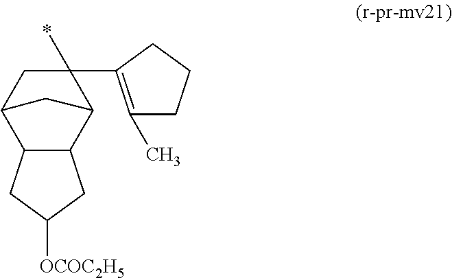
*C1(C2=C(C)CCC2)CC2C3C(C1C2)CC([OCOC2H5])C3
